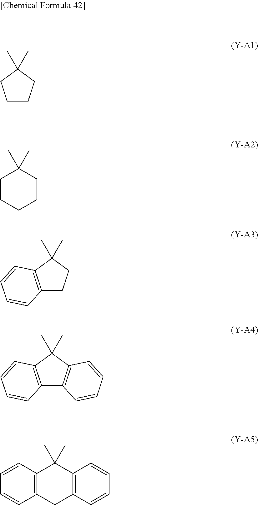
C1CCCCC1(C)C.C12=C(C(C)(C)CC1)C=CC=C2.C12=C(C(C)(C)C3=C1C=CC=C3)C=CC=C2.C12=C(C=CC=C1)C(C)(C)C1=C(C2)C=CC=C1.C1CCC(C)(C)C1
